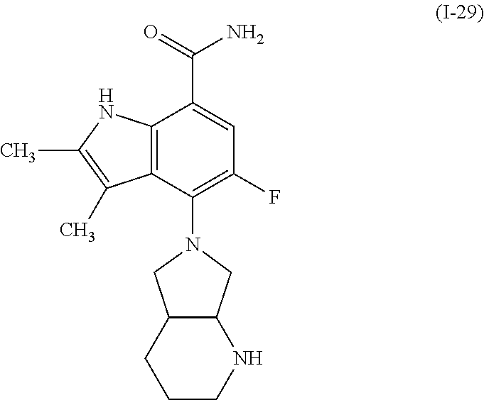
C12=C(C(N3CC4C(C3)NCCC4)=C(F)C=C1C(=O)N)C(C)=C(C)N2
